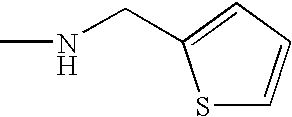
CNCC1=CC=CS1
